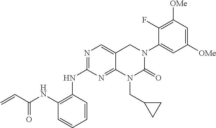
N(C1=NC=C2C(=N1)N(CC1CC1)C(=O)N(C1=CC([OMe])=CC([OMe])=C1F)C2)C1=C(NC(C=C)=O)C=CC=C1
